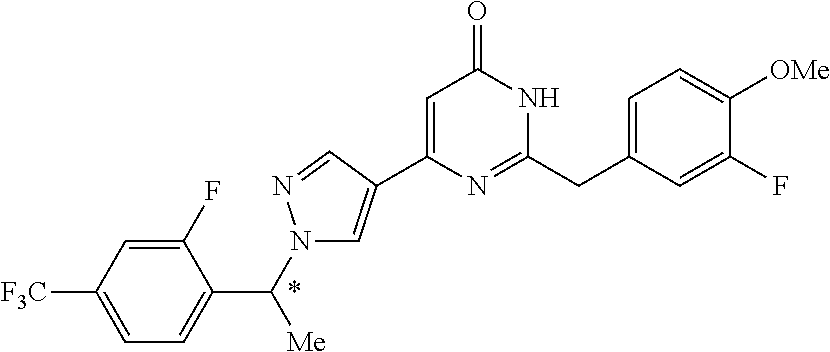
C1(F)=CC([F3C])=CC=C1C(N1C=C(C2=CC(=O)NC(CC3=CC=C([OMe])C(F)=C3)=N2)C=N1)[Me]
